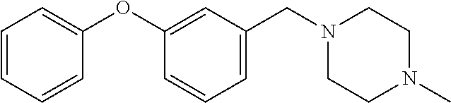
C1(CN2CCN(C)CC2)=CC=CC(OC2=CC=CC=C2)=C1
